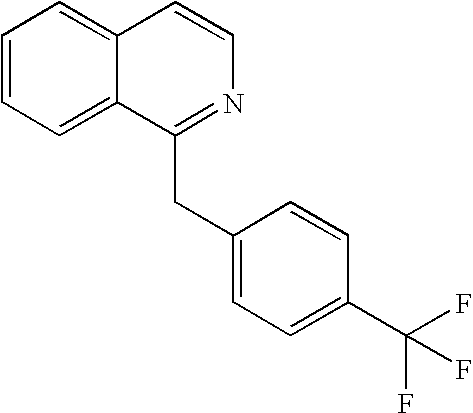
C1=CC=C2C(=C1)C=CN=C2CC1=CC=C(C(F)(F)F)C=C1
